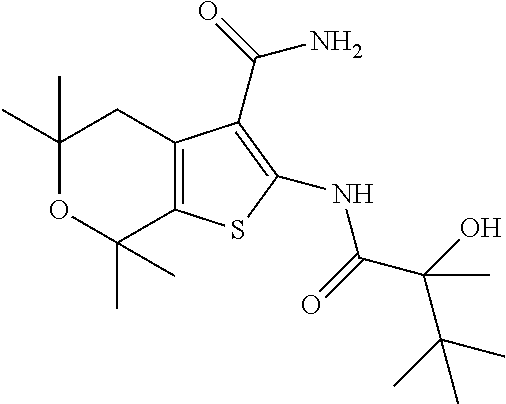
C1(C)(C)OC(C)(C)C2=C(C1)C(C(=O)N)=C(NC(C(O)(C(C)(C)C)C)=O)S2
